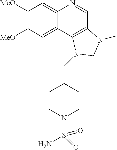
C1([MeO])=C([MeO])C=C2C(=C1)N=CC1=C2N(CC2CCN(S(N)(=O)=O)CC2)CN1C
